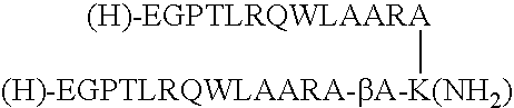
[(H)-EGPTLRQWLAARA-bA-K(NH2)][(H)-EGPTLRQWLAARA]
